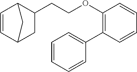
C(C1C2C=CC(C1)C2)COC1=C(C2=CC=CC=C2)C=CC=C1
